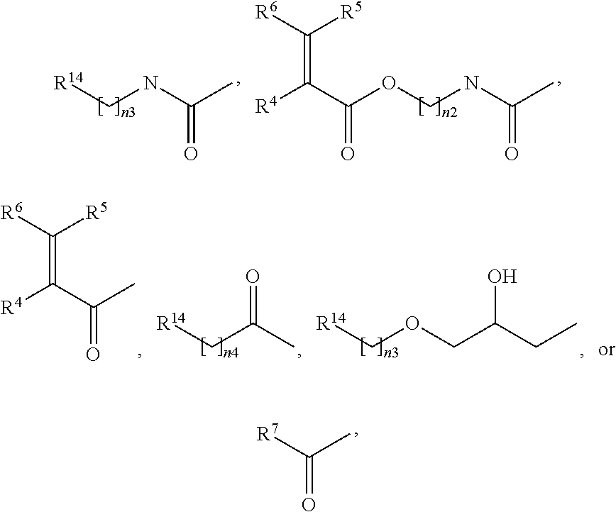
CC(NC[R14])=O.CC(NCOC(C([R4])=C([R5])[R6])=O)=O.CC(C[R14])=O.C(OC[R14])C(CC)O.CC(C([R4])=C([R5])[R6])=O.CC([R7])=O
